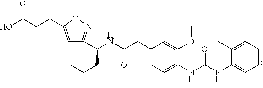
C1=C(CCC(O)=O)ON=C1C(NC(CC1=CC=C(NC(NC2=CC=CC=C2C)=O)C(OC)=C1)=O)CC(C)C
